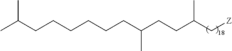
C(CCCC(CCC(C[Z])C)C)CCC(C)C
